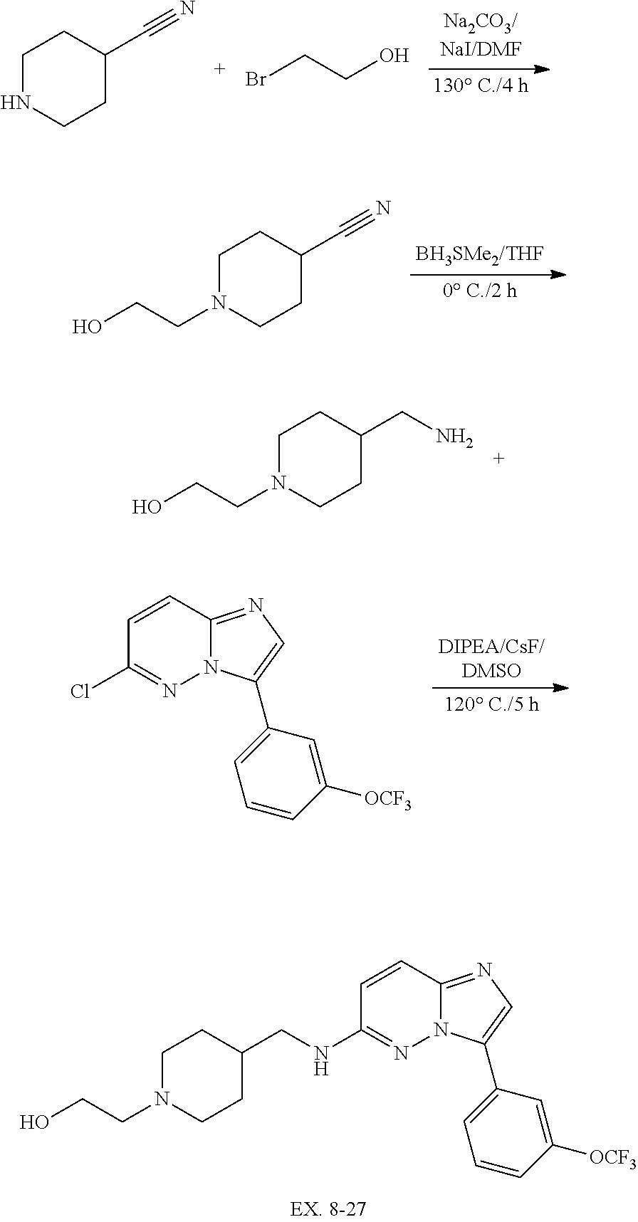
C1=CC2=NC=C(C3=CC=CC([OCF3])=C3)N2N=C1NCC1CCN(CCO)CC1.C1NCCC(C#N)C1.BrCCO.C1N(CCO)CCC(C#N)C1.C1N(CCO)CCC(CN)C1.C1=CC2=NC=C(C3=CC=CC([OCF3])=C3)N2N=C1Cl
